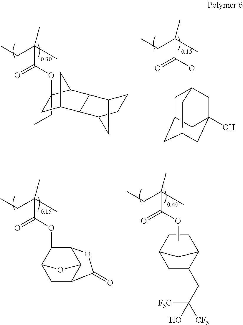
C1(CC)(OC(C(CC)(C)C)=O)CC2CC1C1C3CCC(C21)C3.CCC(C)(C)C(OC12CC3CC(CC(O)(C1)C3)C2)=O.CCC(C)(C)C(OC1C2CC3C(C1OC3=O)O2)=O.CCC(C)(C)C(OC)=O.C1CC2CC(CC([CF3])([F3C])O)C1C2
